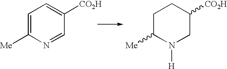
C1=C([Me])N=CC([CO2H])=C1.C1C([Me])N([H])CC([CO2H])C1
